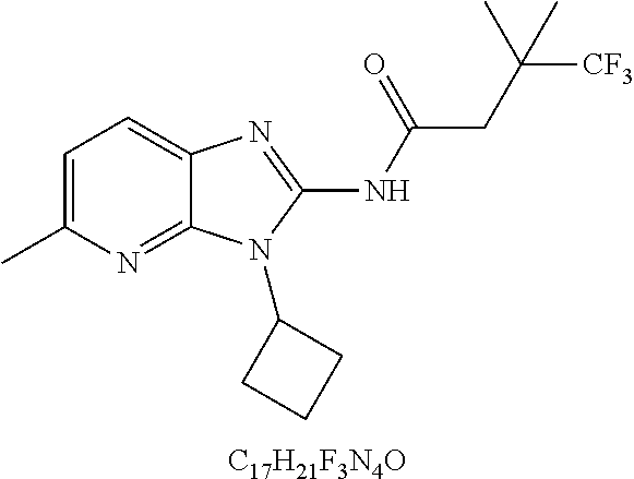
C1=C(C)N=C2C(=C1)N=C(NC(CC([CF3])(C)C)=O)N2C1CCC1.[C17H21F3N4O]
